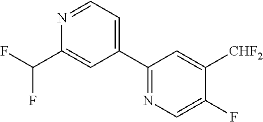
N1=CC=C(C2=NC=C(F)C([CHF2])=C2)C=C1C(F)F
